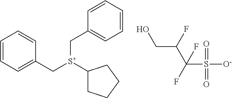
OCC(C(S([O-])(=O)=O)(F)F)F.C1=CC=C(C[S+](C2CCCC2)CC2=CC=CC=C2)C=C1
